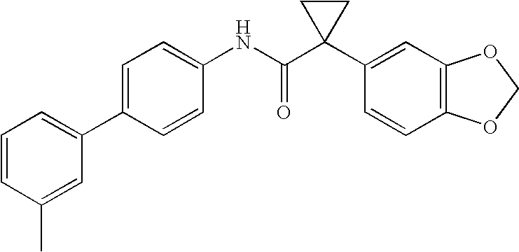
C1=C(C2=CC=CC(C)=C2)C=CC(NC(C2(C3=CC4=C(C=C3)OCO4)CC2)=O)=C1
